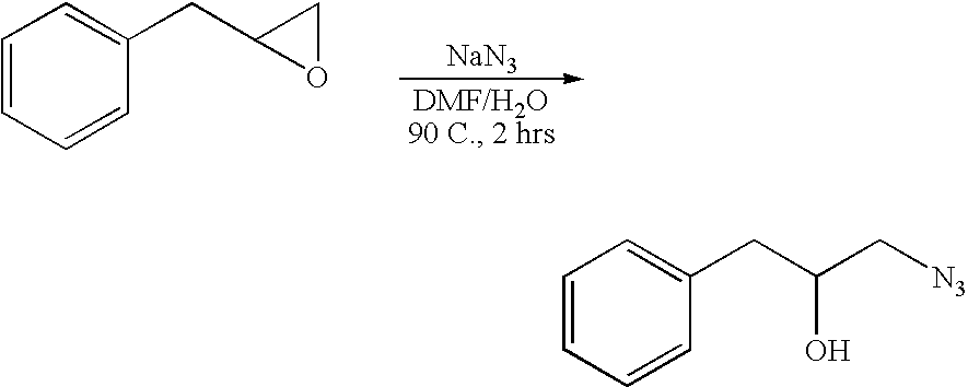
C1=CC=CC(CC2OC2)=C1.[NaN3].C1=CC=CC(CC(C[N3])O)=C1
